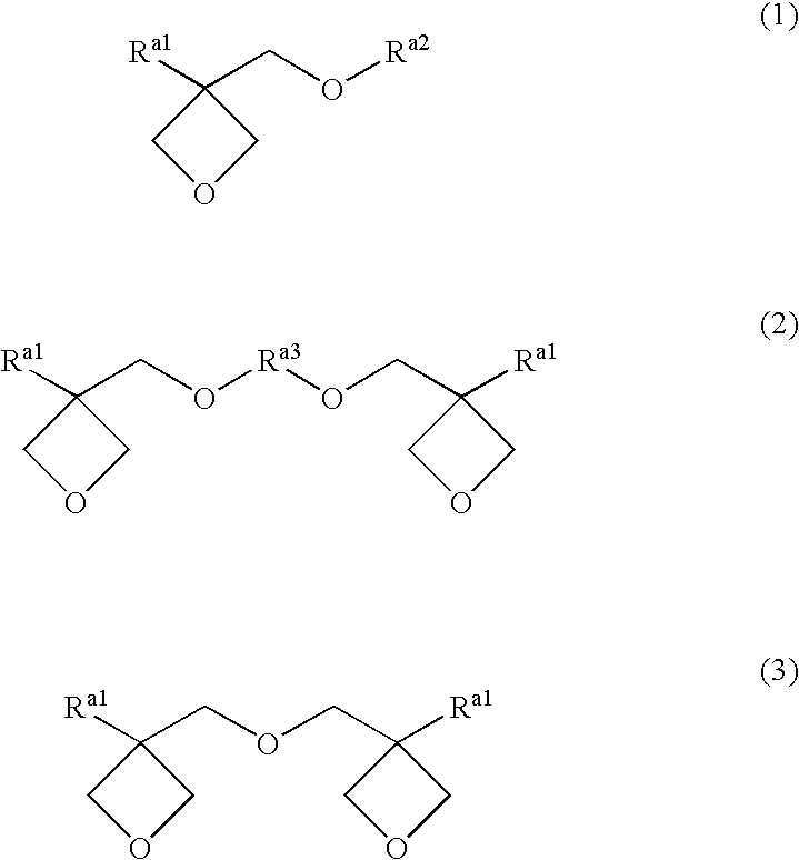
C1(CO[Ra2])([Ra1])COC1.C1(CO[Ra3]OCC2([Ra1])COC2)([Ra1])COC1.C1(COCC2([Ra1])COC2)([Ra1])COC1
